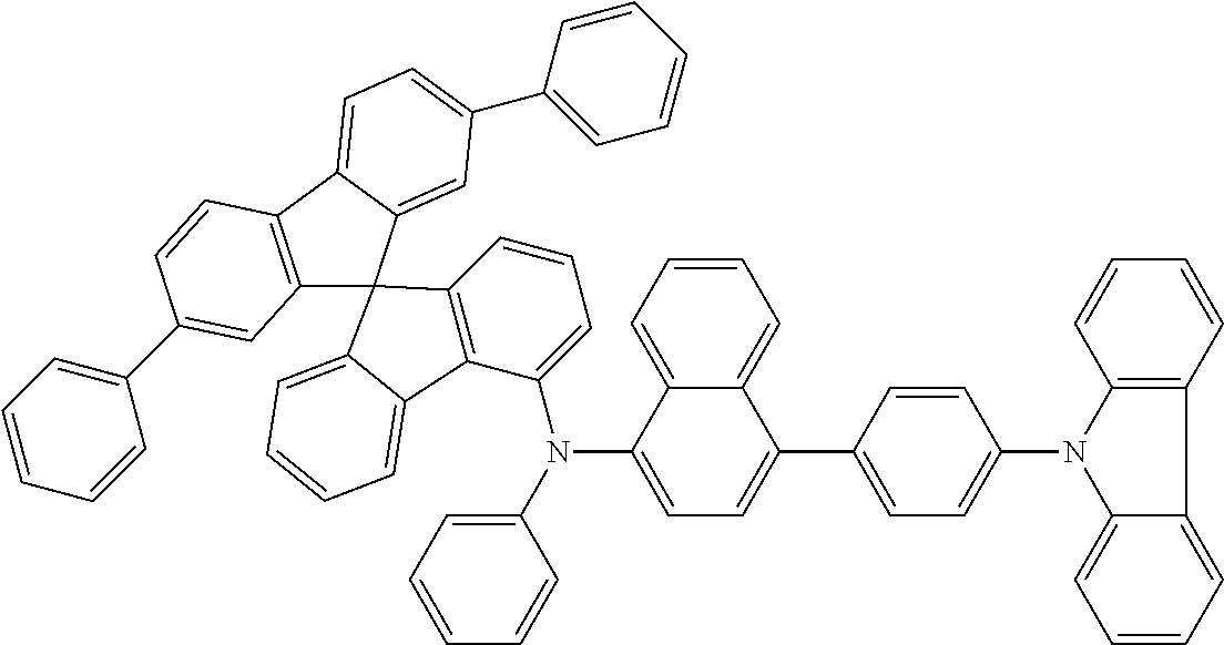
C12=C(C3=CC=C(C4=CC=CC=C4)C=C3C13C1=C(C(N(C4=CC=CC=C4)C4=CC=C(C5=CC=C(N6C7=CC=CC=C7C7=C6C=CC=C7)C=C5)C5=CC=CC=C45)=CC=C1)C1=CC=CC=C31)C=CC(C1=CC=CC=C1)=C2
